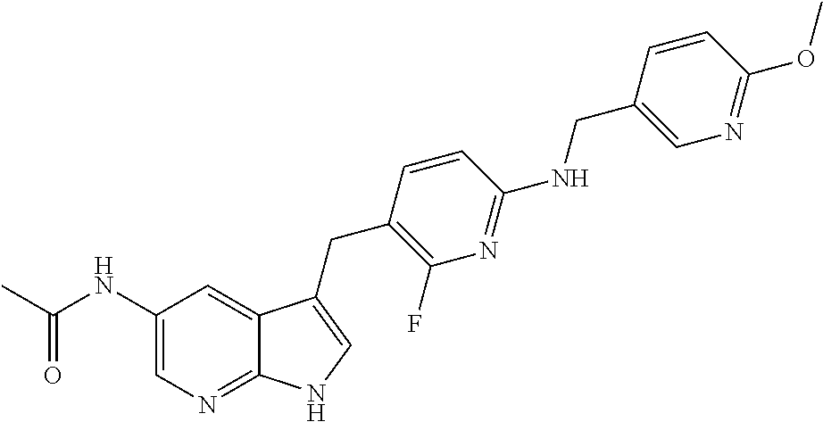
C1(NC(C)=O)=CN=C2C(=C1)C(CC1=C(F)N=C(NCC3=CN=C(OC)C=C3)C=C1)=CN2
